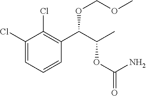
C1(Cl)=CC=CC(C(C(OC(N)=O)C)OCOC)=C1Cl
